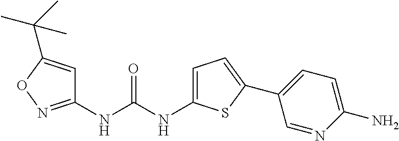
C1(NC(NC2=CC=C(C3=CC=C(N)N=C3)S2)=O)=NOC(C(C)(C)C)=C1
